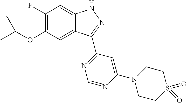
C1(F)=C(OC(C)C)C=C2C(=C1)NN=C2C1=NC=NC(N2CCS(=O)(=O)CC2)=C1
